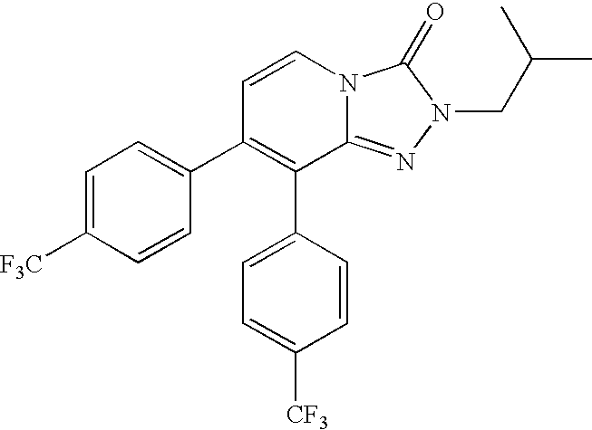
C1=C([CF3])C=CC(C2=C(C3=CC=C([F3C])C=C3)C=CN3C2=NN(CC(C)C)C3=O)=C1
